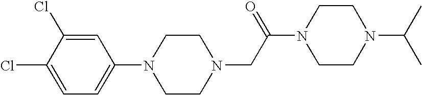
C1(N2CCN(CC(N3CCN(C(C)C)CC3)=O)CC2)=CC=C(Cl)C(Cl)=C1
